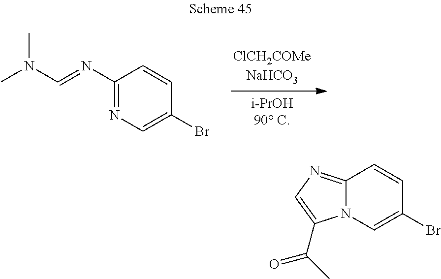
C1(N=CN(C)C)=NC=C(Br)C=C1.C12=NC=C(C(C)=O)N1C=C(Br)C=C2
